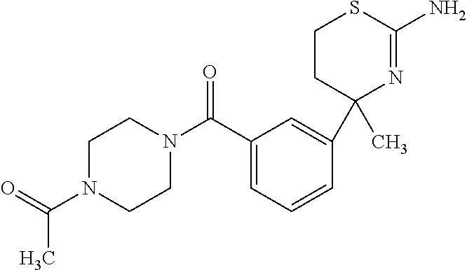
C(=O)(N1CCN(C(C2=CC=CC(C3(C)N=C(N)SCC3)=C2)=O)CC1)C
